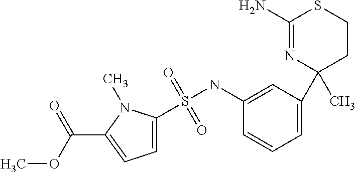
S(NC1=CC(C2(C)CCSC(N)=N2)=CC=C1)(=O)(=O)C1=CC=C(C(OC)=O)N1C
